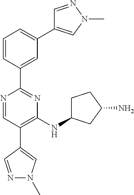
N1=CC(C2=CN(C)N=C2)=C(NC2CCC(N)C2)N=C1C1=CC(C2=CN(C)N=C2)=CC=C1
